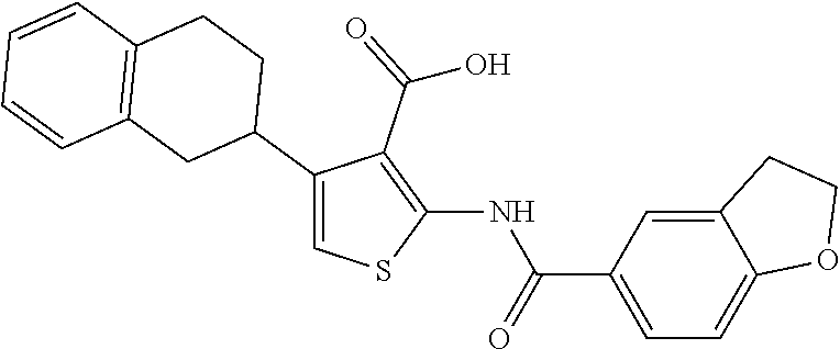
C1(NC(=O)C2=CC=C3C(=C2)CCO3)=C(C(=O)O)C(C2CCC3=C(C2)C=CC=C3)=CS1
